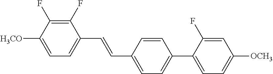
C1(F)=C(F)C([H3CO])=CC=C1C=CC1=CC=C(C2=CC=C([OCH3])C=C2F)C=C1
